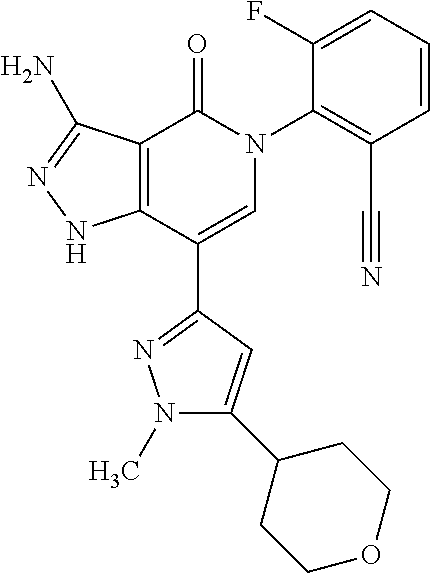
C12=C(C(C3=NN(C)C(C4CCOCC4)=C3)=CN(C3=C(C#N)C=CC=C3F)C1=O)NN=C2N
